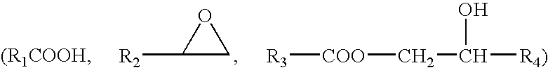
[R2]C1CO1.[R3][COO]CC(O)[R4)]
